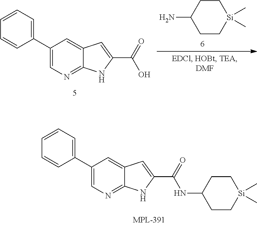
C1=C(C(O)=O)NC2=NC=C(C3=CC=CC=C3)C=C12.NC1CC[Si](C)(C)CC1.C1=C(C(NC2CC[Si](C)(C)CC2)=O)NC2=NC=C(C3=CC=CC=C3)C=C12
